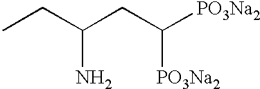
C(C(CC([PO3Na2])[PO3Na2])N)C
